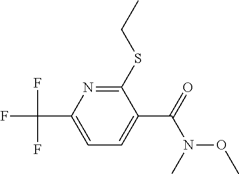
C1=C(C(F)(F)F)N=C(SCC)C(C(=O)N(C)OC)=C1
